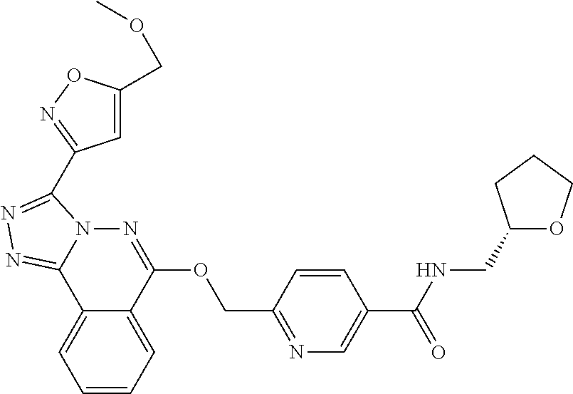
C1=CC=C2C(=C1)C1=NN=C(C3=NOC(COC)=C3)N1N=C2OCC1=NC=C(C(NCC2OCCC2)=O)C=C1
